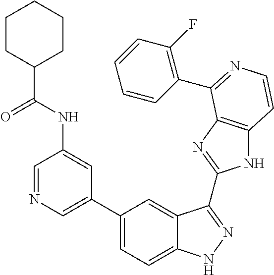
C1(C2=CN=CC(NC(=O)C3CCCCC3)=C2)=CC=C2C(=C1)C(C1=NC3=C(N1)C=CN=C3C1=C(F)C=CC=C1)=NN2
